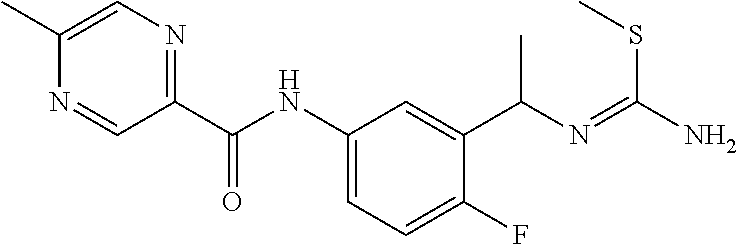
C1=C(C)N=CC(C(NC2=CC=C(F)C(C(N=C(N)SC)C)=C2)=O)=N1
